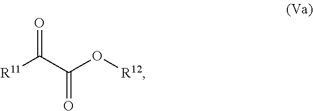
[R11]C(C(O[R12])=O)=O
